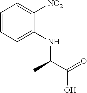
C1=CC=C(NC(C(=O)O)C)C([NO2])=C1
